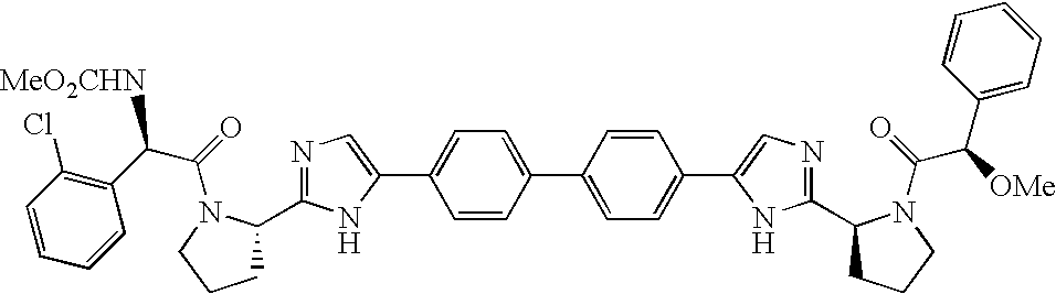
C1=CC(Cl)=C(C(C(=O)N2C(C3=NC=C(C4=CC=C(C5=CC=C(C6=CN=C(C7CCCN7C(=O)C([OMe])C7=CC=CC=C7)N6)C=C5)C=C4)N3)CCC2)[MeO2CHN])C=C1
